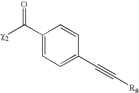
C1(C([c2])=O)=CC=C(C#C[R8])C=C1
